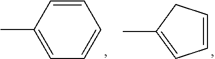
C1(C)=CC=CC1.C1=CC=C(C)C=C1
